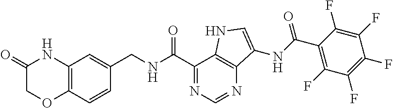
C12=C(C=CC(CNC(C3=NC=NC4=C3NC=C4NC(C3=C(F)C(F)=C(F)C(F)=C3F)=O)=O)=C1)OCC(=O)N2
